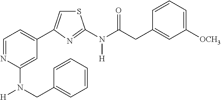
C1=NC(N(CC2=CC=CC=C2)[H])=CC(C2=CSC(N(C(CC3=CC([OCH3])=CC=C3)=O)[H])=N2)=C1
